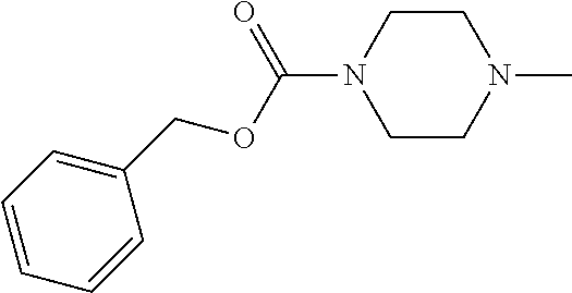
C1CN(C(OCC2=CC=CC=C2)=O)CCN1C
